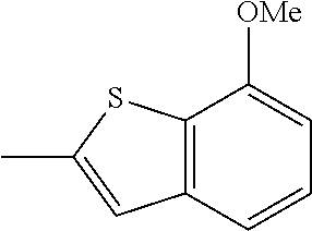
C12=C(C=CC=C1[OMe])C=C(C)S2
